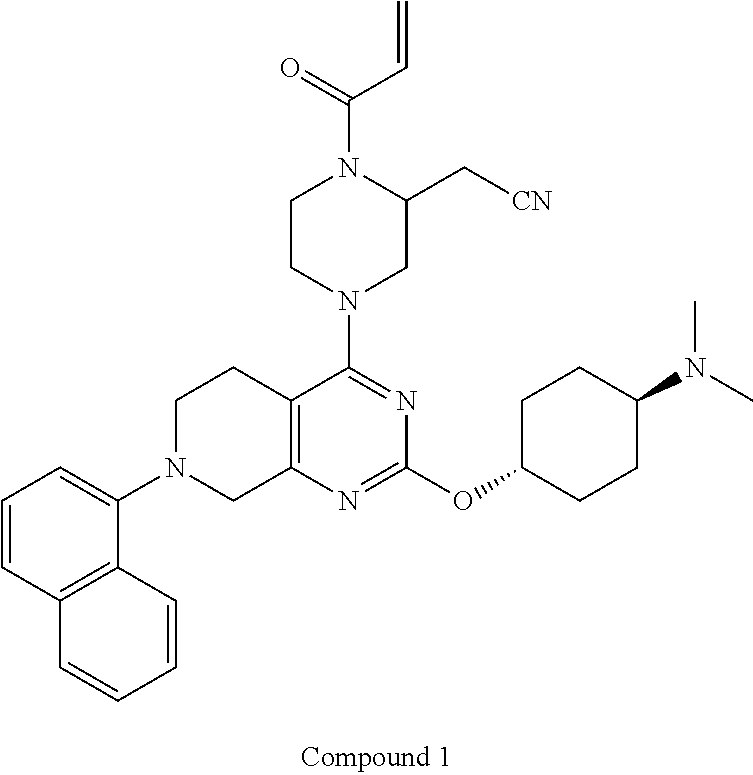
C1N(C2=CC=CC3=C2C=CC=C3)CC2=C(C1)C(N1CC(C[CN])N(C(=O)C=C)CC1)=NC(OC1CCC(N(C)C)CC1)=N2
